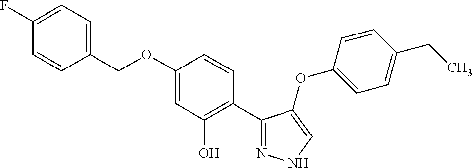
C1=C(COC2=CC(O)=C(C3=NNC=C3OC3=CC=C(CC)C=C3)C=C2)C=CC(F)=C1
